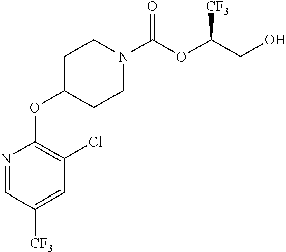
C1CN(C(OC(CO)[CF3])=O)CCC1OC1=C(Cl)C=C([CF3])C=N1
